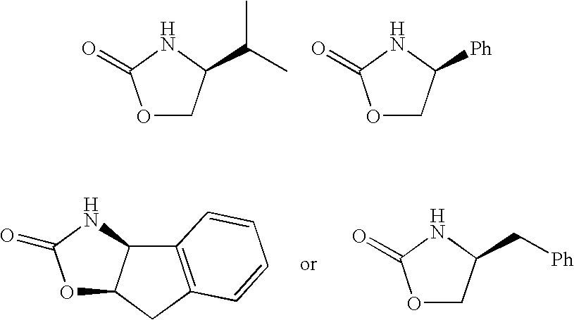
O1CC(C(C)C)NC1=O.O1CC([Ph])NC1=O.C12=C(CC3C1NC(=O)O3)C=CC=C2.O1CC(C[Ph])NC1=O
